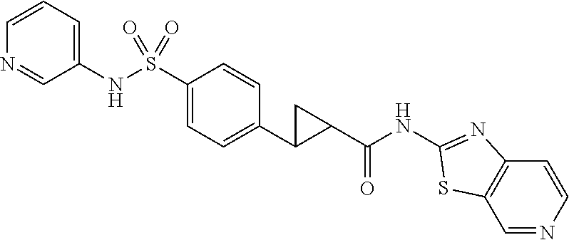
C1(NS(C2=CC=C(C3C(C(NC4=NC5=C(C=NC=C5)S4)=O)C3)C=C2)(=O)=O)=CC=CN=C1
